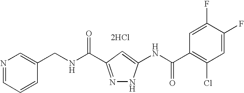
N1=CC=CC(CNC(=O)C2=NNC(NC(C3=C(Cl)C=C(F)C(F)=C3)=O)=C2)=C1.[2HCl]
